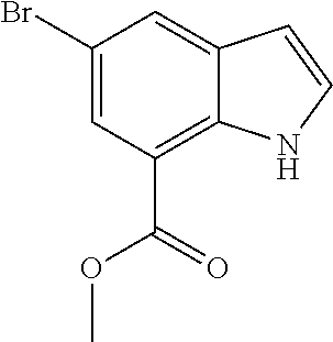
C1(Br)=CC(C(OC)=O)=C2C(=C1)C=CN2
